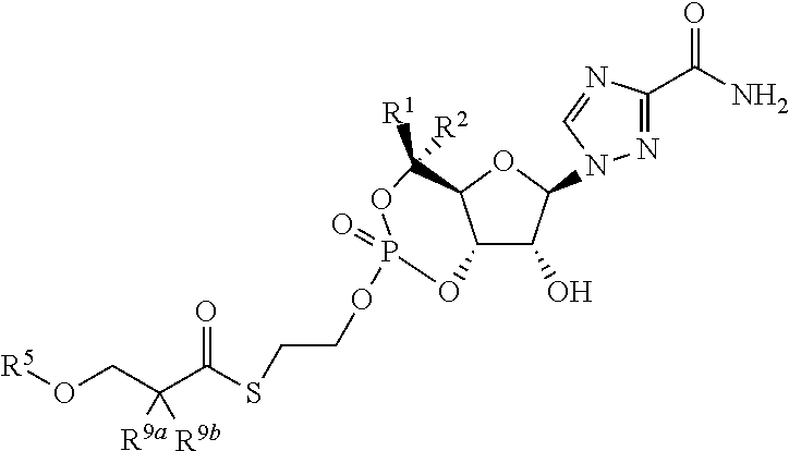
C12C(O)C(N3N=C(C(N)=O)N=C3)OC1C([R1])([R2])OP(OCCSC(C(CO[R5])([R9a])[R9b])=O)(=O)O2
